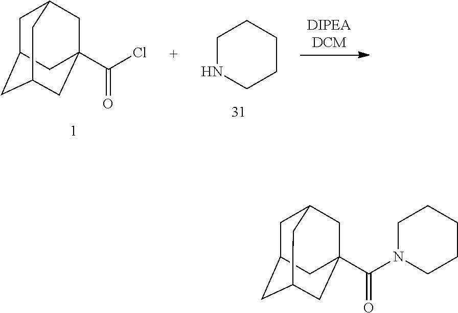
C1C2CC3CC(C(N4CCCCC4)=O)(CC1C3)C2.C1C2CC3CC(C(Cl)=O)(CC1C3)C2.C1NCCCC1
